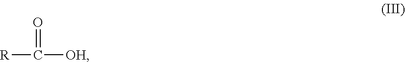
[R]C(=O)[OH]
